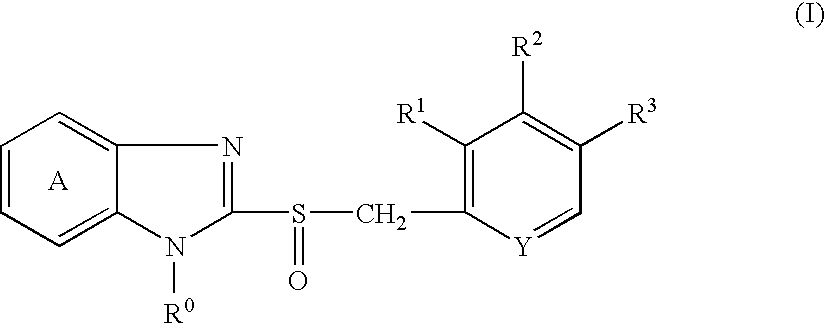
N1=C(S(CC2=C([R1])C([R2])=C([R3])C=[Y]2)=O)N([R0])C2=CC=CC=C12.[A]
